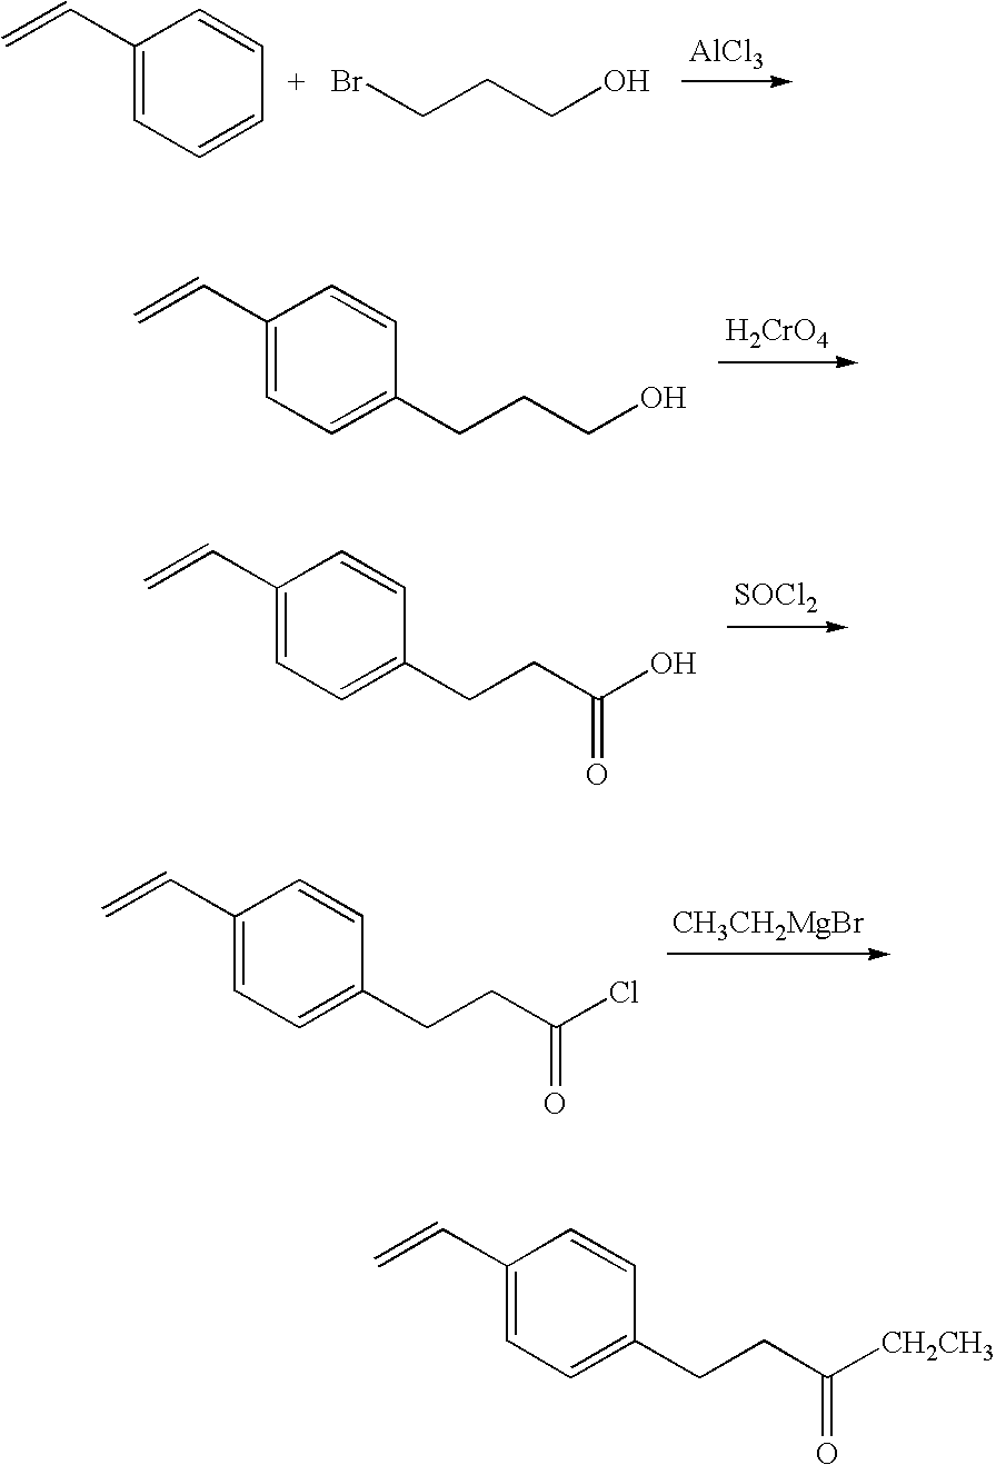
C=CC1=CC=C(CCC(O)=O)C=C1.[SOCl2].C=CC1=CC=C(CCC([CH2CH3])=O)C=C1.C=CC1=CC=CC=C1.BrCCCO.[AlCl3].[H2CrO4].C=CC1=CC=C(CCCO)C=C1.C=CC1=CC=C(CCC(Cl)=O)C=C1.[CH3CH2MgBr]
